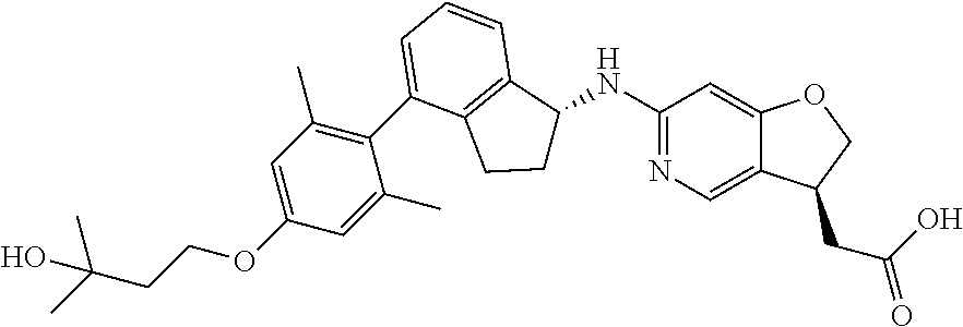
C1(C2=CC=CC3=C2CCC3NC2=NC=C3C(=C2)OCC3CC(=O)O)=C(C)C=C(OCCC(C)(C)O)C=C1C
